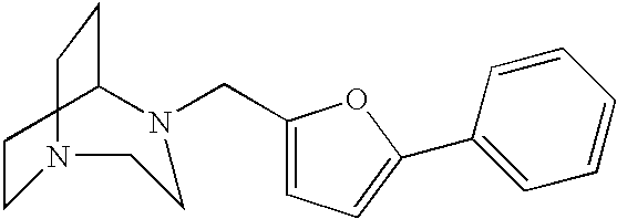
C1(CN2CCCN(CC)CC2)=CC=C(C2=CC=CC=C2)O1
